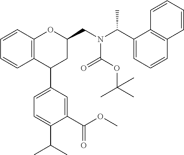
C12=C(C=CC=C1)OC(CN(C(C1=CC=CC3=C1C=CC=C3)C)C(OC(C)(C)C)=O)CC2C1=CC=C(C(C)C)C(C(OC)=O)=C1
